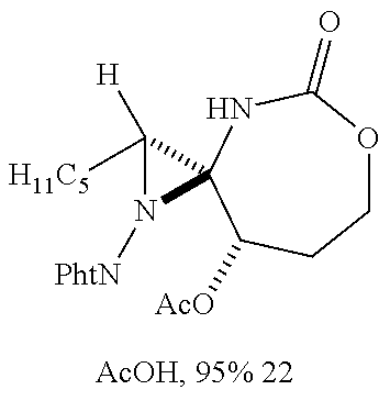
C1OC(=O)NC2(C([AcO])C1)C([H])([H11C5])N2[PhtN]
